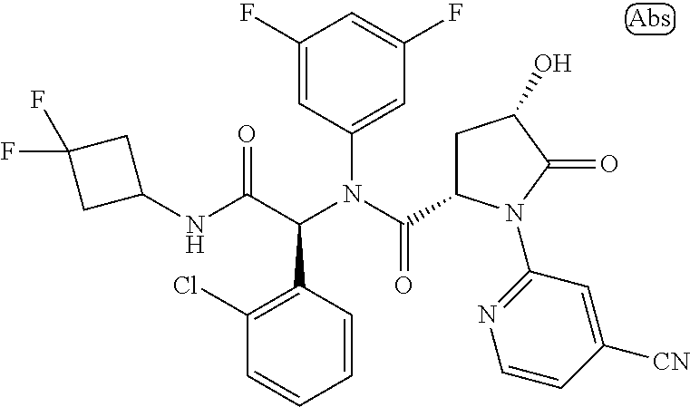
C1(N(C(C2CC(O)C(=O)N2C2=NC=CC([CN])=C2)=O)C(C(NC2CC(F)(F)C2)=O)C2=C(Cl)C=CC=C2)=CC(F)=CC(F)=C1
